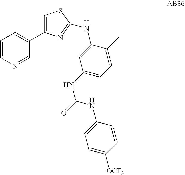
C1=CN=CC(C2=CSC(NC3=CC(NC(NC4=CC=C([OCF3])C=C4)=O)=CC=C3C)=N2)=C1
